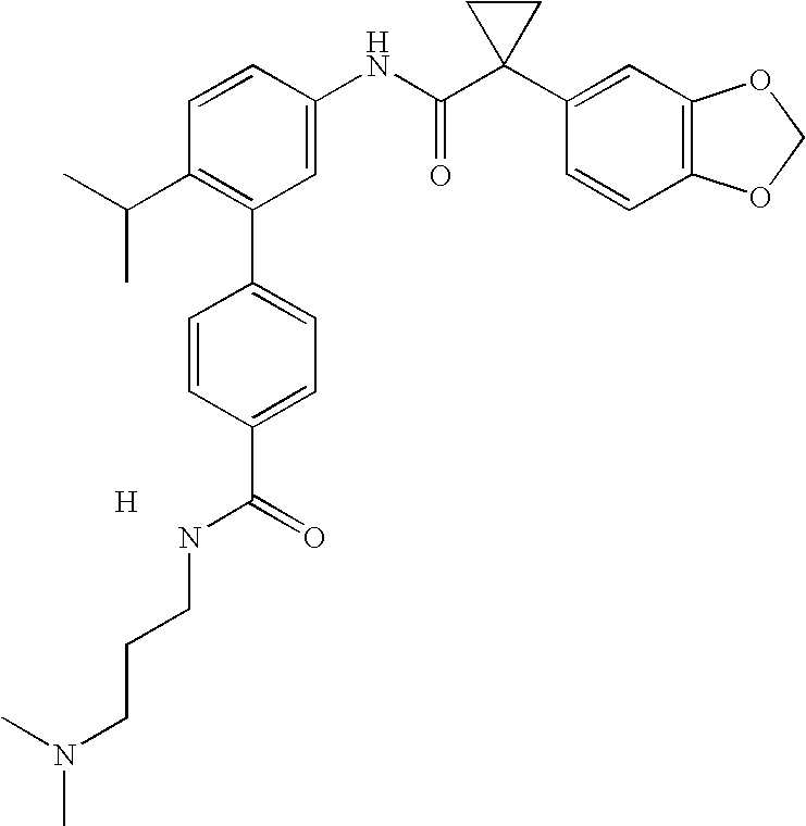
C1=CC(NC(C2(C3=CC4=C(C=C3)OCO4)CC2)=O)=CC(C2=CC=C(C(=O)NCCCN(C)C)C=C2)=C1C(C)C.[H]
